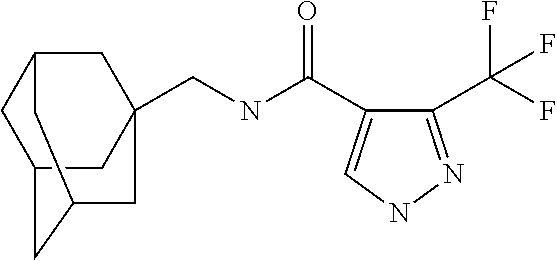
C(NC(=O)C1=CNN=C1C(F)(F)F)C12CC3CC(CC(C1)C3)C2
